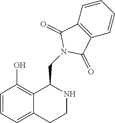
C1=CC=C2C(=C1O)C(CN1C(=O)C3=C(C1=O)C=CC=C3)NCC2
